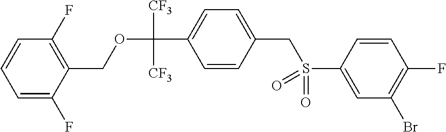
O(C(C1=CC=C(CS(C2=CC(Br)=C(F)C=C2)(=O)=O)C=C1)([CF3])[CF3])CC1=C(F)C=CC=C1F
